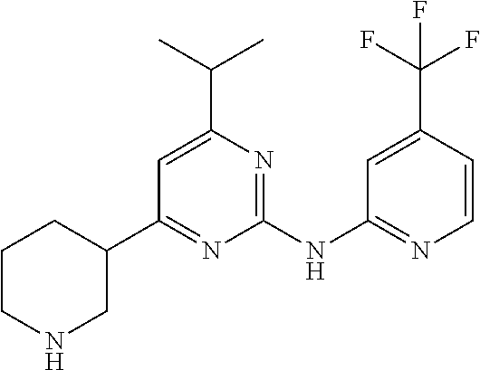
C1(NC2=NC=CC(C(F)(F)F)=C2)=NC(C(C)C)=CC(C2CCCNC2)=N1
